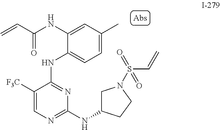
C1([F3C])=CN=C(NC2CN(S(=O)(C=C)=O)CC2)N=C1NC1=CC=C(C)C=C1NC(C=C)=O
